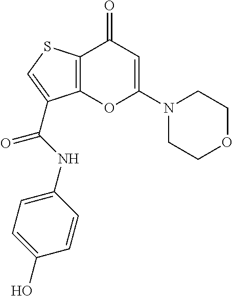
C12=C(C(=O)C=C(N3CCOCC3)O1)SC=C2C(=O)NC1=CC=C(O)C=C1
